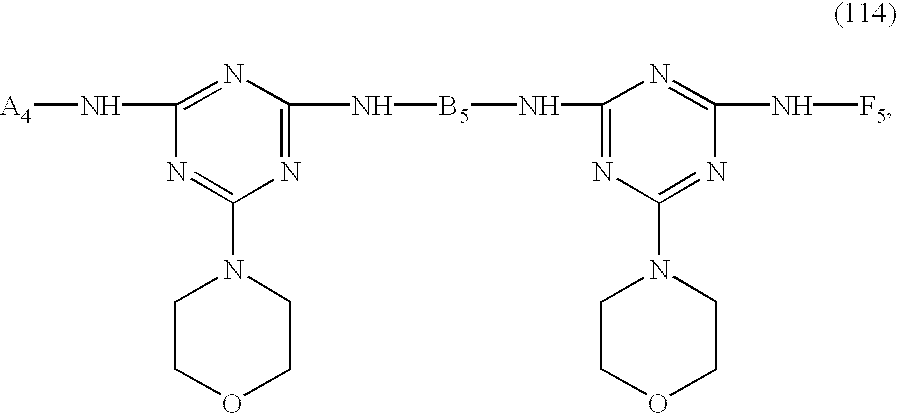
[A4]NC1=NC(N[B5]NC2=NC(N3CCOCC3)=NC(N[F5])=N2)=NC(N2CCOCC2)=N1
